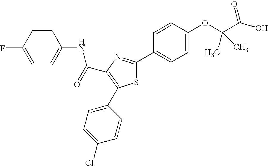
C(C1=C(C2=CC=C(Cl)C=C2)SC(C2=CC=C(OC(C(O)=O)(C)C)C=C2)=N1)(NC1=CC=C(F)C=C1)=O
